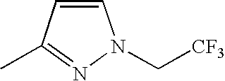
C1=CC(C)=NN1C[CF3]
